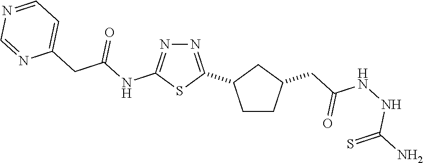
C1CC(CC(NNC(=S)N)=O)CC1C1=NN=C(NC(CC2=CC=NC=N2)=O)S1
